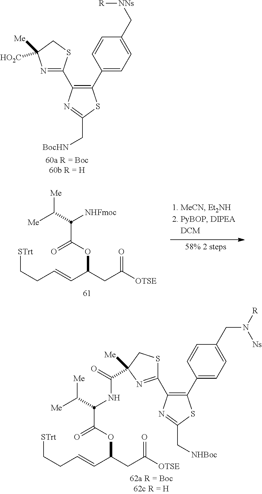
C1(C2=CC=C(C[NNs][R])C=C2)=C(C2=NC([Me])([HO2C])CS2)N=C(C[BocHN])S1.[60a R = Boc60b R = H].C(C=CC(CC([OTSE])=O)OC(=O)C(C([Me])[Me])[NHFmoc])C[STrt].C1(C2=CC=C(CN([R])[Ns])C=C2)=C(C2=NC([Me])(C(=O)NC(C(=O)OC(CC([OTSE])=O)C=CCC[STrt])C([Me])[Me])CS2)N=C(C[NHBoc])S1
